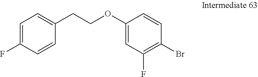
C1=C(F)C=CC(CCOC2=CC(F)=C(Br)C=C2)=C1
